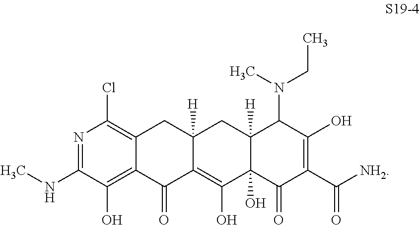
N1=C(NC)C(O)=C2C(=C1Cl)CC1([H])C(=C(O)C3(O)C([H])(C1)C(N(C)CC)C(O)=C(C([NH2])=O)C3=O)C2=O
